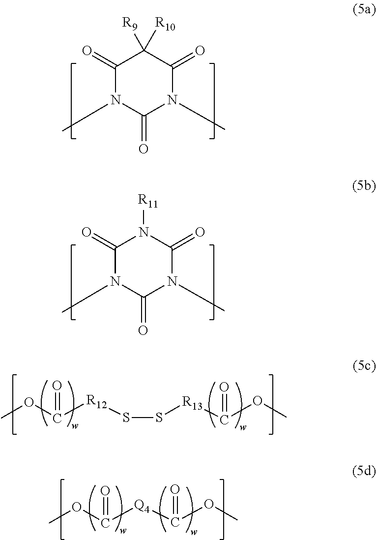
C1(=O)N(C)C(=O)N(C)C(=O)C1([R9])[R10].C1(=O)N(C)C(=O)N(C)C(=O)N1[R11].COC([R12]SS[R13]C(OC)=O)=O.COC([Q4]C(OC)=O)=O
